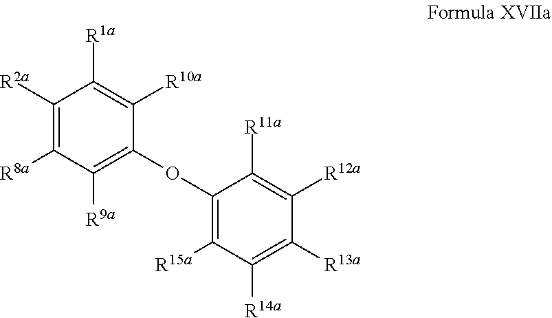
C1([R2a])=C([R8a])C([R9a])=C(OC2=C([R15a])C([R14a])=C([R13a])C([R12a])=C2[R11a])C([R10a])=C1[R1a]
